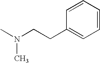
C1(CCN(C)C)=CC=CC=C1
